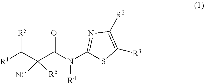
N([R4])(C1=NC([R2])=C([R3])S1)C(C(C([R1])[R5])([R6])[NC])=O
